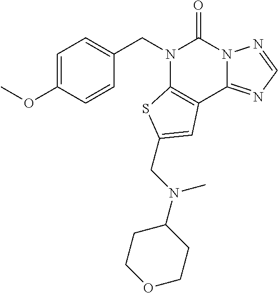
C1=C(OC)C=CC(CN2C3=C(C4=NC=NN4C2=O)C=C(CN(C2CCOCC2)C)S3)=C1
